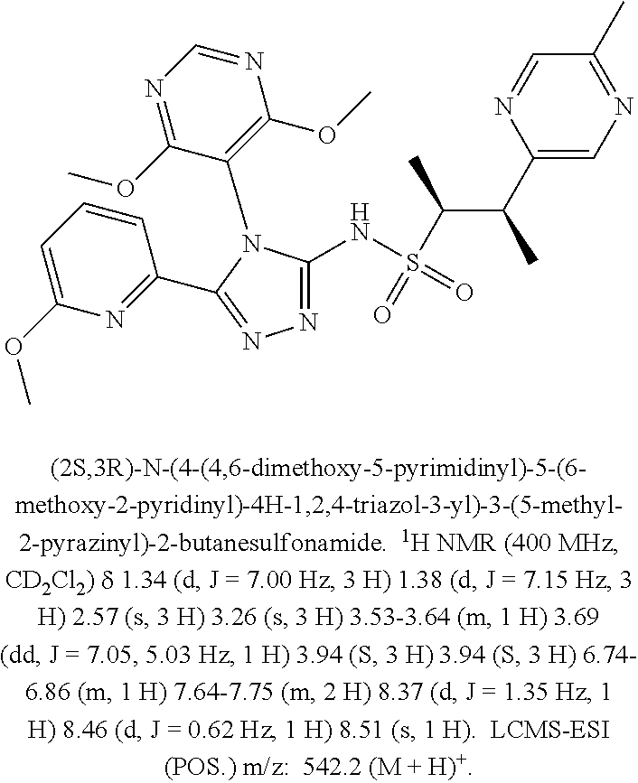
C1(OC)=CC=CC(C2=NN=C(NS(=O)(C(C(C)C3=CN=C(C)C=N3)C)=O)N2C2=C(OC)N=CN=C2OC)=N1
